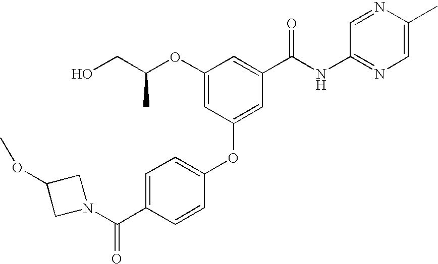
C1(OC2=CC(C(NC3=NC=C(C)N=C3)=O)=CC(OC(CO)C)=C2)=CC=C(C(=O)N2CC(OC)C2)C=C1
